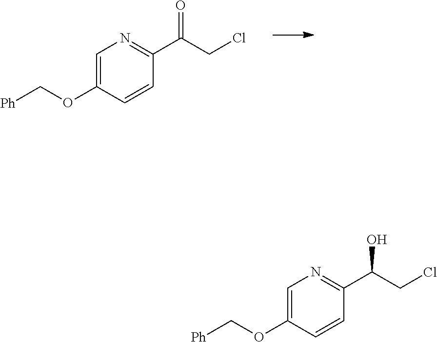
C1=C(OC[Ph])C=CC(C(CCl)O)=N1.C1=C(OC[Ph])C=CC(C(CCl)=O)=N1
